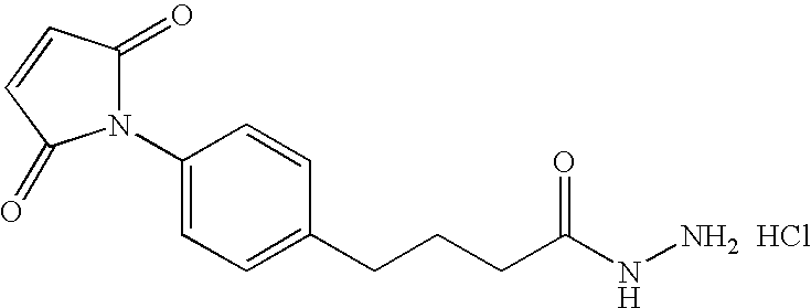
C1(N2C(=O)C=CC2=O)=CC=C(CCCC(NN)=O)C=C1.Cl
